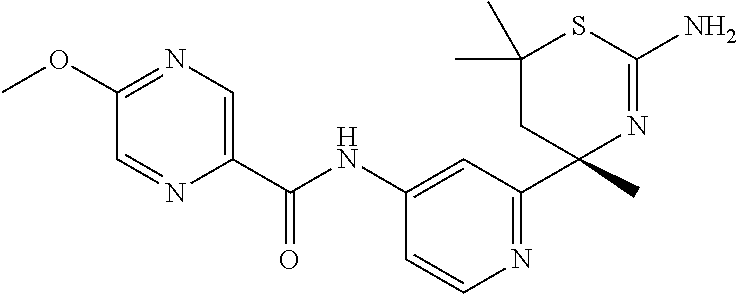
C1(C(NC2=CC(C3(C)N=C(N)SC(C)(C)C3)=NC=C2)=O)=CN=C(OC)C=N1
